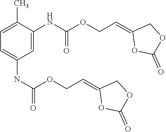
C1=C(NC(OCC=C2OC(=O)OC2)=O)C=C(NC(OCC=C2OC(=O)OC2)=O)C(C)=C1
